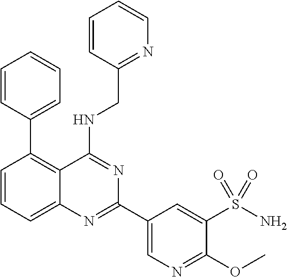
C1=CC(C2=C3C(=CC=C2)N=C(C2=CN=C(OC)C(S(N)(=O)=O)=C2)N=C3NCC2=NC=CC=C2)=CC=C1
